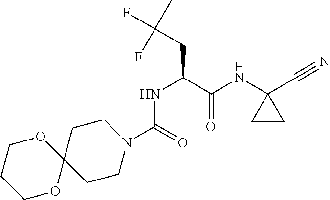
N(C1(C#N)CC1)C(C(CC(F)(C)F)NC(N1CCC2(CC1)OCCCO2)=O)=O
